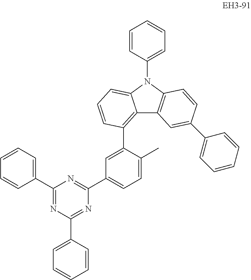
C1=CC(N2C3=CC=CC(C4=CC(C5=NC(C6=CC=CC=C6)=NC(C6=CC=CC=C6)=N5)=CC=C4C)=C3C3=C2C=CC(C2=CC=CC=C2)=C3)=CC=C1
